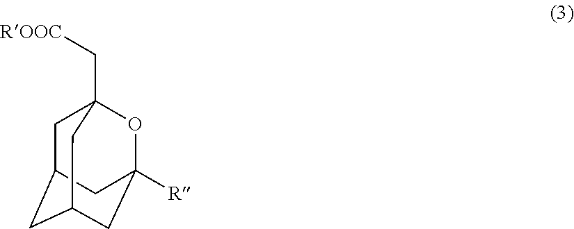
C1C2CC3CC([R])(C2)OC1(C[ROOC])C3
